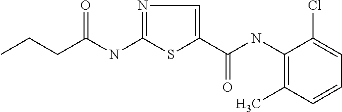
C(NC1=NC=C(C(=O)NC2=C(C)C=CC=C2Cl)S1)(=O)CCC
